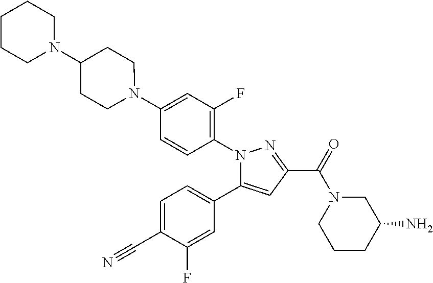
C1(N2CCC(N3CCCCC3)CC2)=CC(F)=C(N2C(C3=CC=C(C#N)C(F)=C3)=CC(C(=O)N3CCCC(N)C3)=N2)C=C1
